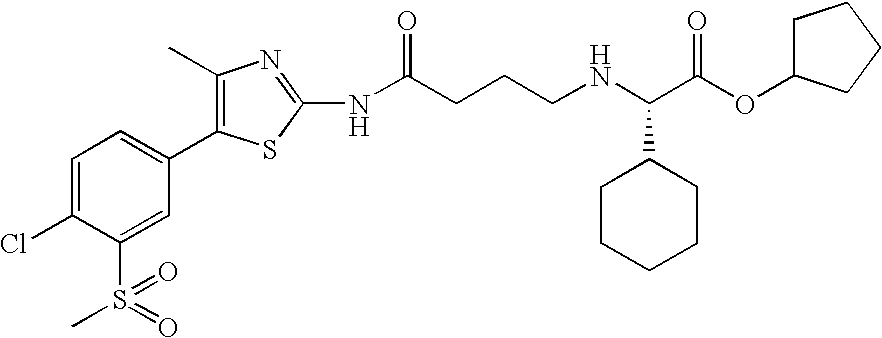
C1=C(Cl)C(S(=O)(C)=O)=CC(C2=C(C)N=C(NC(CCCNC(C(OC3CCCC3)=O)C3CCCCC3)=O)S2)=C1
